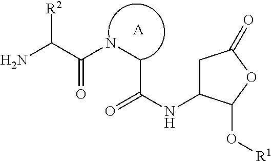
[A].NC(C(NCC(NC1CC(=O)OC1O[R1])=O)=O)[R2]
